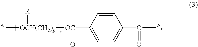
C[OCH(CH2)y]([OC](C1=CC=C(C(C)=O)C=C1)=O)[R]
